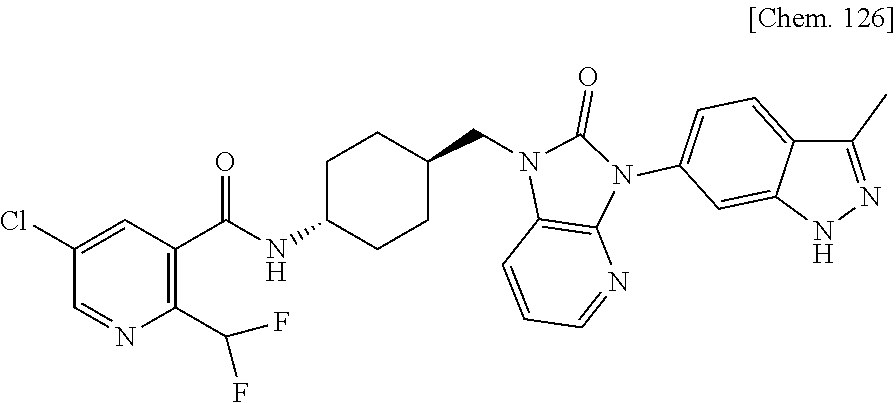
C1(Cl)=CC(C(NC2CCC(CN3C4=C(N(C5=CC=C6C(=C5)NN=C6C)C3=O)N=CC=C4)CC2)=O)=C(C(F)F)N=C1
